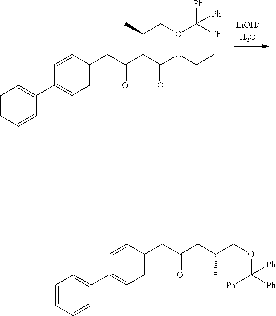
C1=CC=CC(C2=CC=C(CC(=O)C(C(OCC)=O)C(C)COC([Ph])([Ph])[Ph])C=C2)=C1.C1=CC=CC(C2=CC=C(CC(=O)CC(COC([Ph])([Ph])[Ph])C)C=C2)=C1
